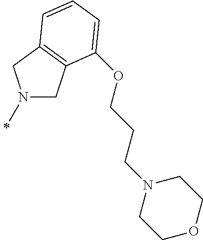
N1(C)CC2=C(C1)C=CC=C2OCCCN1CCOCC1
